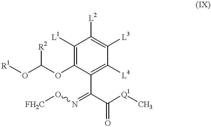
[R2]C(OC1=C([L1])C([L2])=C([L3])C([L4])=C1C(C([Q1]C)=O)=NO[FH2C])O[R1]
